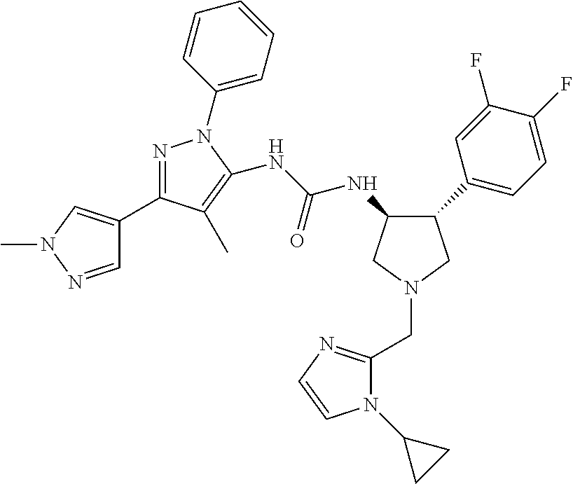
C1(C2=CC=C(F)C(F)=C2)CN(CC2=NC=CN2C2CC2)CC1NC(NC1=C(C)C(C2=CN(C)N=C2)=NN1C1=CC=CC=C1)=O
